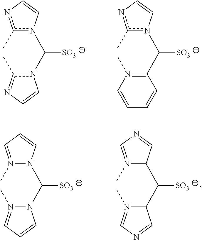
c1(C)n(C([SO3])n2c(C)nC=C2)C=Cn1.c1(C)n(C([SO3])C2=N(C)C=CC=C2)C=Cn1.N1(C)=CC=CN1C([SO3])N1N(C)=CC=C1.N1(C)=CN=CC1C([SO3])C1N(C)=CN=C1
